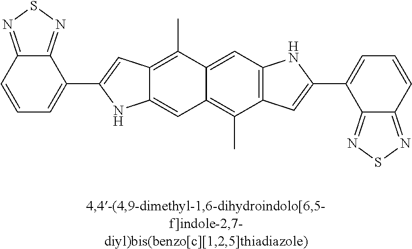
C1=CC2=NSN=C2C(C2=CC3=C(C)C4=CC5=C(C(C)=C4C=C3N2)C=C(C2=CC=CC3=NSN=C23)N5)=C1
